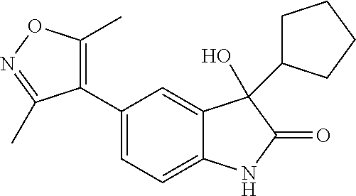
C1=C(C2=C(C)ON=C2C)C=C2C(=C1)NC(=O)C2(O)C1CCCC1
